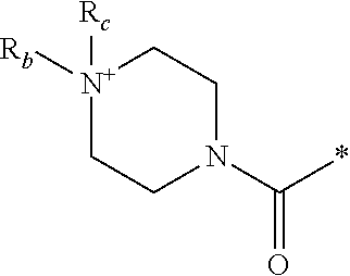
[N+]1([Rc])([Rb])CCN(C(*)=O)CC1
